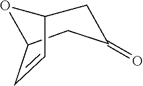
C1C2C=CC(CC1=O)O2
